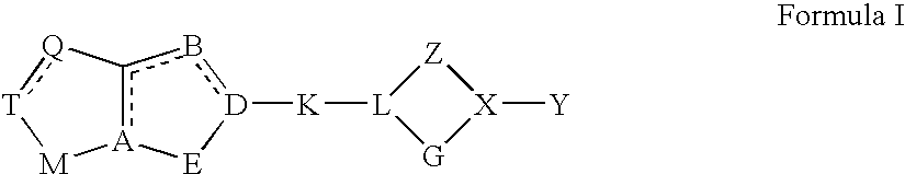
[A]12c(b[D]([K][L]3[G][X]([Y])[Z]3)[E]1)-[Q]:[T][M]2
